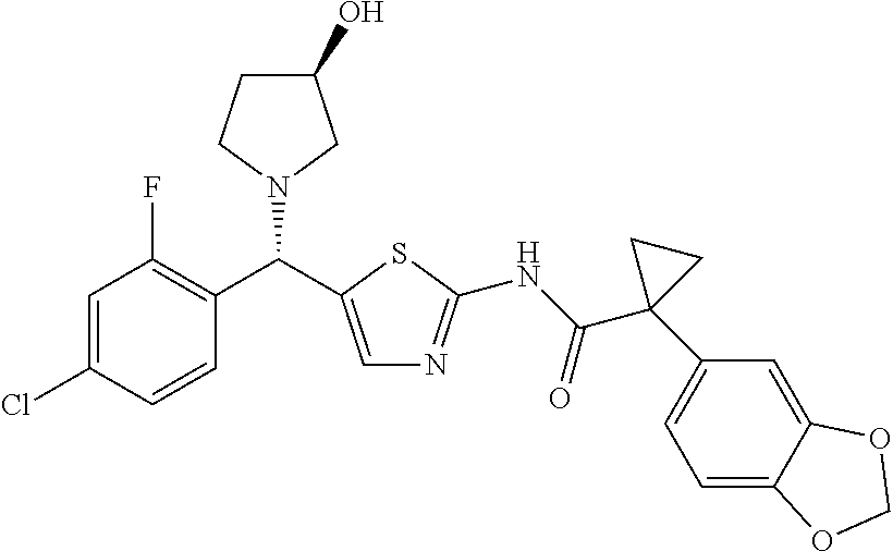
C1=C(Cl)C=CC(C(N2CC(O)CC2)C2=CN=C(NC(C3(C4=CC=C5C(=C4)OCO5)CC3)=O)S2)=C1F
